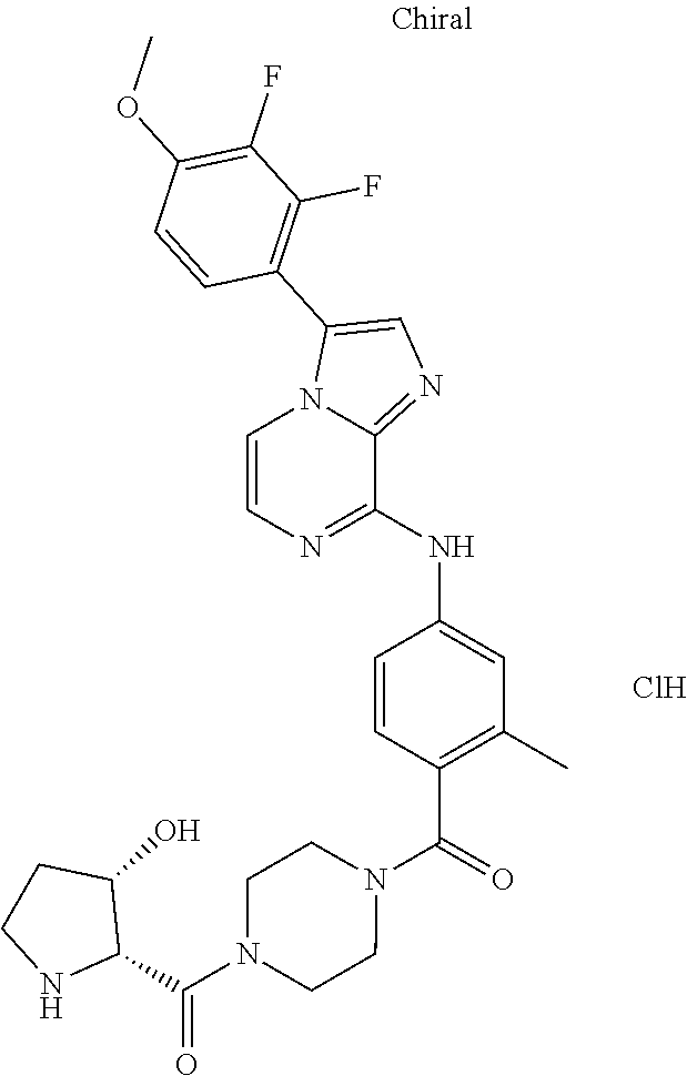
C1=CC(C(=O)N2CCN(C(C3C(O)CCN3)=O)CC2)=C(C)C=C1NC1=NC=CN2C1=NC=C2C1=C(F)C(F)=C(OC)C=C1.Cl
